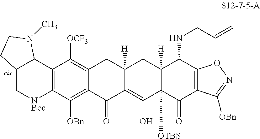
C12=C(C([OBn])=C3C(=C1[OCF3])CC1([H])C(=C(O)C4([OTBS])C([H])(C1)C(NCC=C)C1=C(C4=O)C([OBn])=NO1)C3=O)[NBoc]CC1C2N(C)CC1
